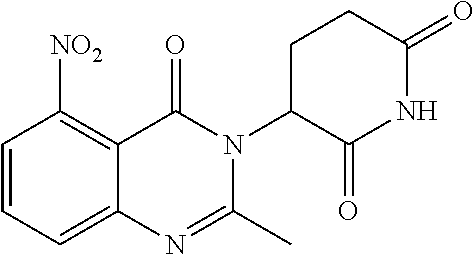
C1=CC=C2C(=C1[NO2])C(=O)N(C1C(=O)NC(=O)CC1)C(C)=N2
